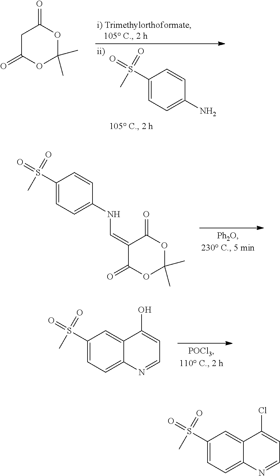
C1(S(=O)(C)=O)=CC=C2C(=C1)C(Cl)=CC=N2.C1(S(=O)(C)=O)=CC=C(N)C=C1.O=C1CC(=O)OC(C)(C)O1.C1(S(=O)(C)=O)=CC=C(NC=C2C(=O)OC(C)(C)OC2=O)C=C1.C1(S(=O)(C)=O)=CC=C2C(=C1)C(O)=CC=N2
